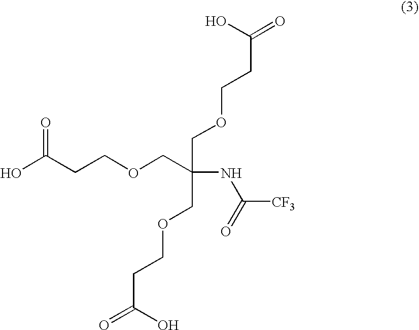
OC(=O)CCOCC(NC([CF3])=O)(COCCC(=O)O)COCCC(O)=O
